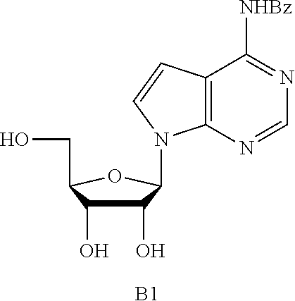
C1(O)C(O)C(CO)OC1N1C2=C(C([NHBz])=NC=N2)C=C1.[B1]
